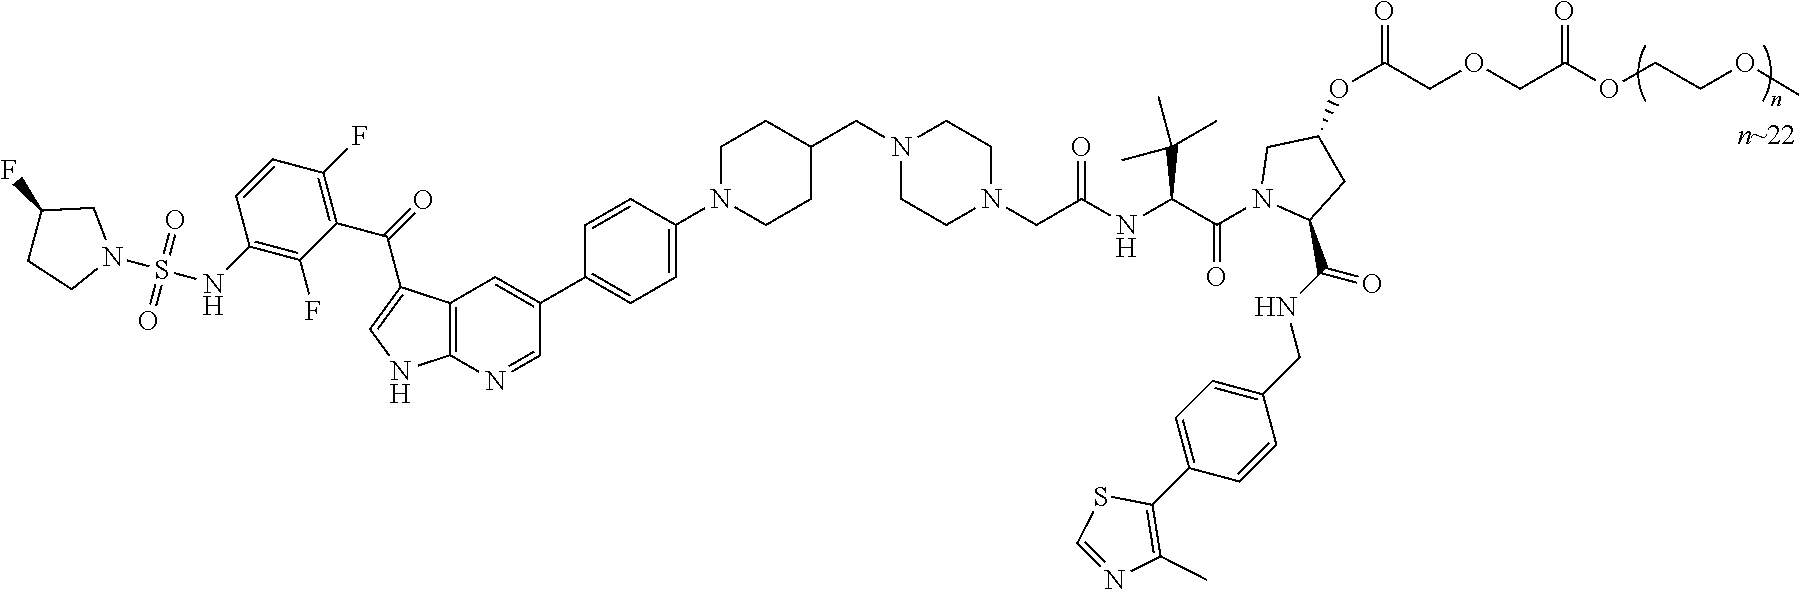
C1(NS(=O)(=O)N2CC(F)CC2)=C(F)C(C(=O)C2=CNC3=C2C=C(C2=CC=C(N4CCC(CN5CCN(CC(NC(C(N6C(C(NCC7=CC=C(C8=C(C)N=CS8)C=C7)=O)CC(OC(COCC(OCCOC)=O)=O)C6)=O)C(C)(C)C)=O)CC5)CC4)C=C2)C=N3)=C(F)C=C1
